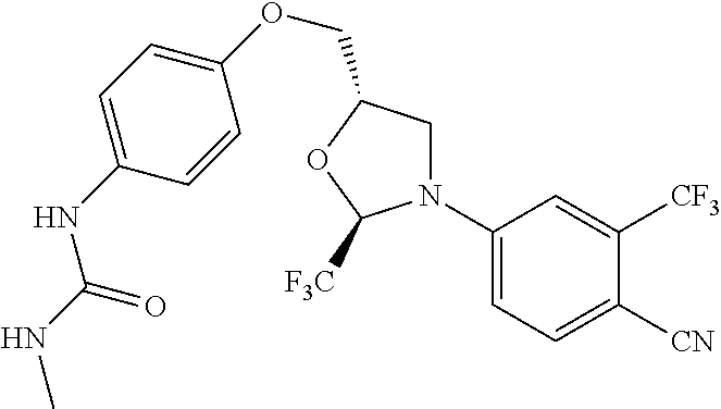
C1N(C2=CC=C([CN])C([CF3])=C2)C([F3C])OC1COC1=CC=C(NC(NC)=O)C=C1
